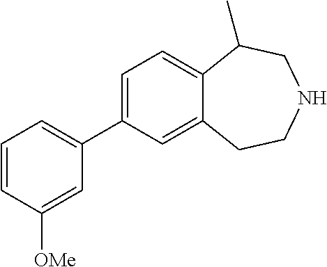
C1=C(C2=CC=CC([OMe])=C2)C=C2C(=C1)C(C)CNCC2
